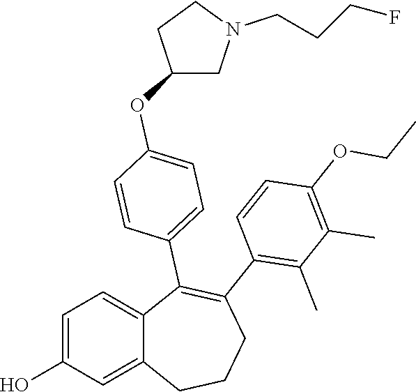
C1=C(O)C=C2C(=C1)C(C1=CC=C(OC3CN(CCCF)CC3)C=C1)=C(C1=C(C)C(C)=C(OCC)C=C1)CCC2
